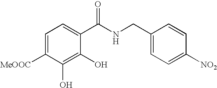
C1=C([MeOOC])C(O)=C(O)C(C(NCC2=CC=C([NO2])C=C2)=O)=C1
